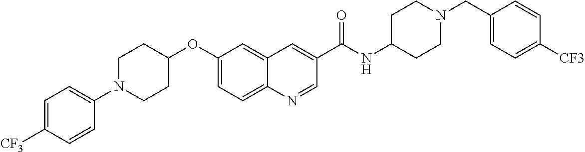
C1(N2CCC(OC3=CC=C4C(=C3)C=C(C(NC3CCN(CC5=CC=C([CF3])C=C5)CC3)=O)C=N4)CC2)=CC=C([CF3])C=C1
